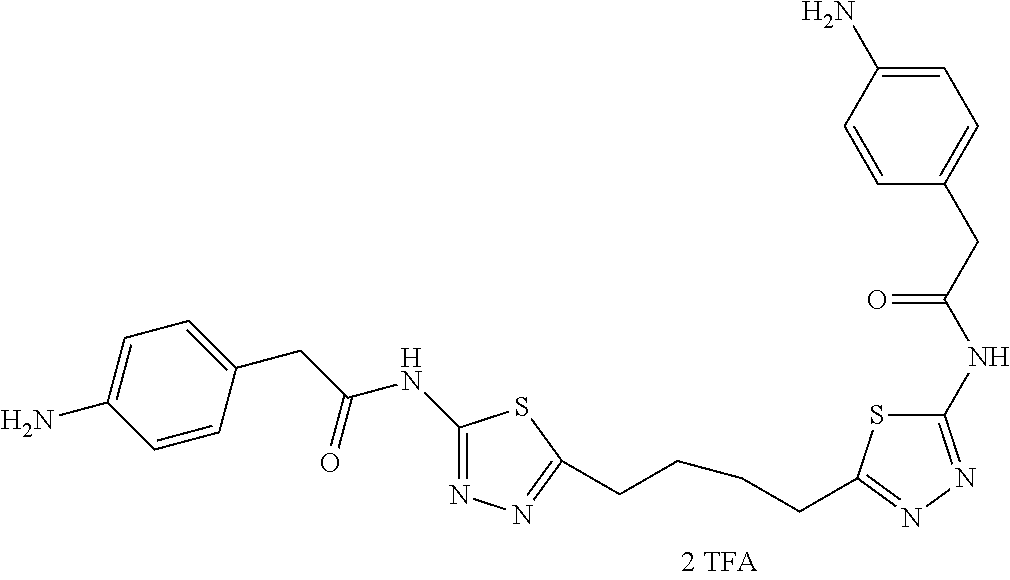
C1(NC(CC2=CC=C(N)C=C2)=O)=NN=C(CCCCC2=NN=C(NC(CC3=CC=C(N)C=C3)=O)S2)S1
